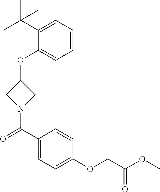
C1(OC2CN(C(C3=CC=C(OCC(OC)=O)C=C3)=O)C2)=CC=CC=C1C(C)(C)C
